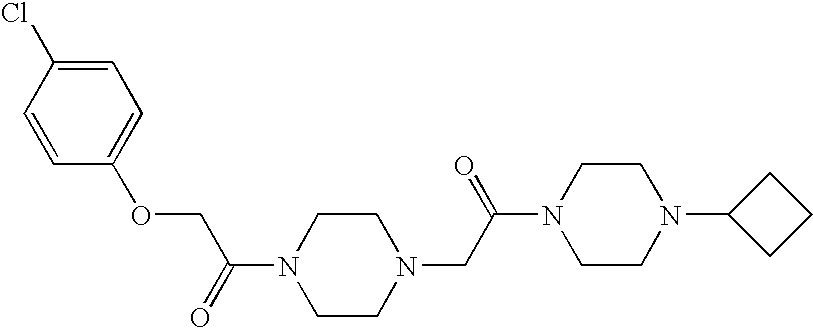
C(C(=O)N1CCN(CC(N2CCN(C3CCC3)CC2)=O)CC1)OC1=CC=C(Cl)C=C1
